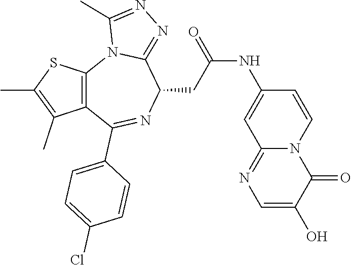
C12=C(C(C3=CC=C(Cl)C=C3)=NC(CC(=O)NC3=CC4=NC=C(O)C(=O)N4C=C3)C3=NN=C(C)N13)C(C)=C(C)S2
